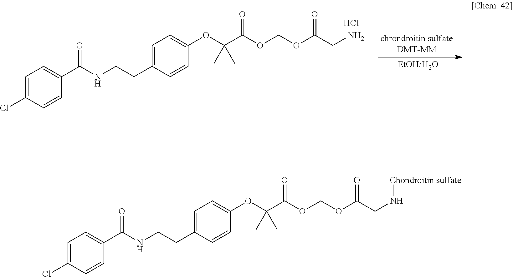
C(CC1=CC=C(OC(C(OCOC(CN[Chondroitin sulfate])=O)=O)(C)C)C=C1)NC(C1=CC=C(Cl)C=C1)=O.C(CC1=CC=C(OC(C(OCOC(CN)=O)=O)(C)C)C=C1)NC(C1=CC=C(Cl)C=C1)=O.Cl
